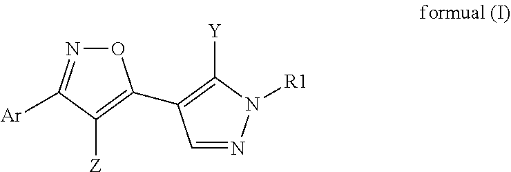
O1N=C([Ar])C([Z])=C1C1=C([Y])N([R1])N=C1
